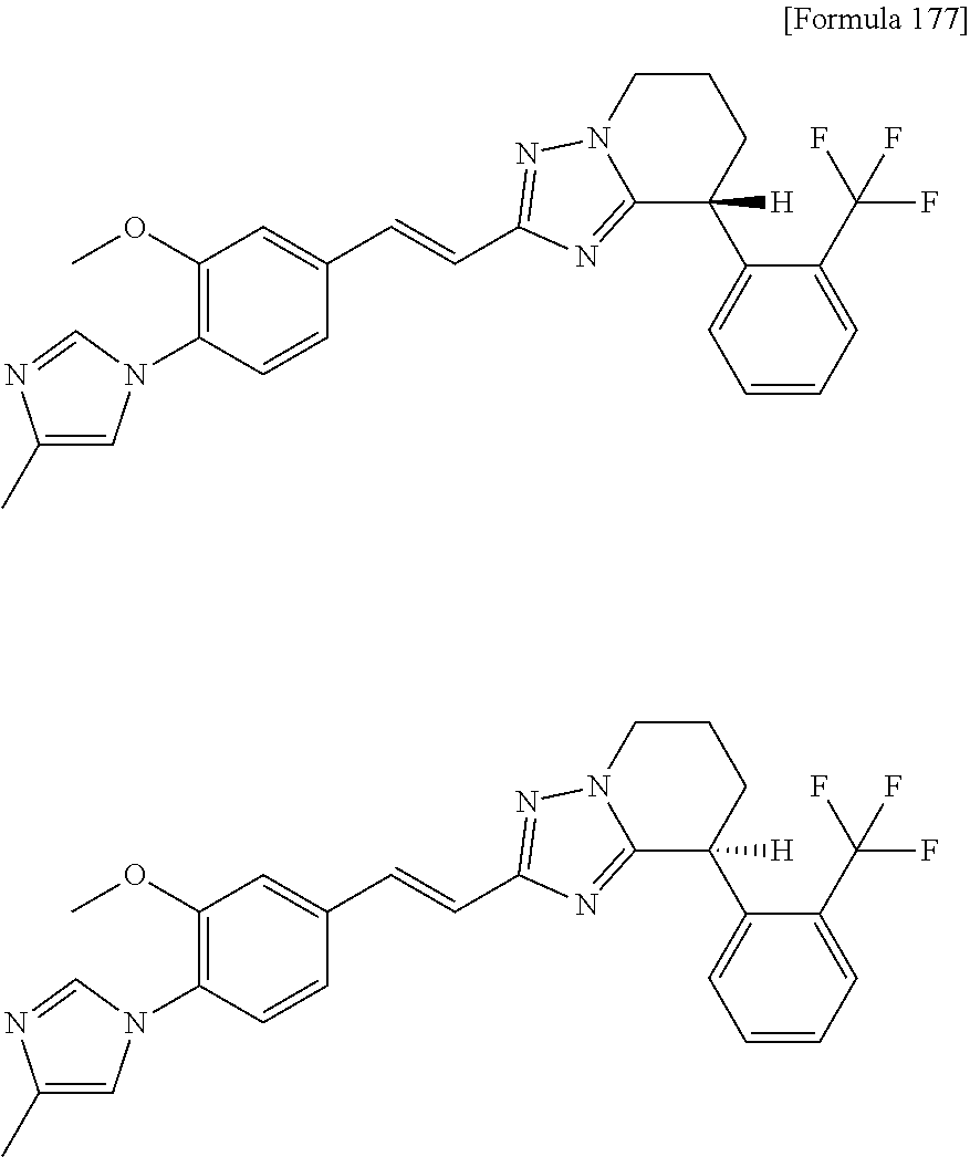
C1(OC)=C(N2C=C(C)N=C2)C=CC(C=CC2=NN3CCCC(C4=CC=CC=C4C(F)(F)F)([H])C3=N2)=C1.C1(OC)=C(N2C=C(C)N=C2)C=CC(C=CC2=NN3CCCC(C4=CC=CC=C4C(F)(F)F)([H])C3=N2)=C1
